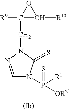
C1=NN(CC2([R9])C([R10])O2)C(=S)N1P([R1])([OR2])=S
